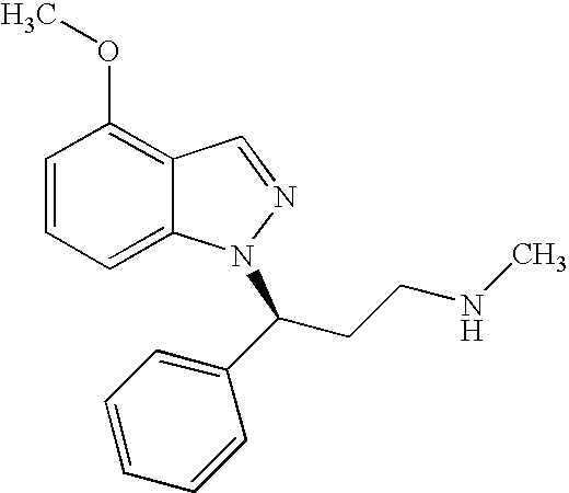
C1=CC=C2C(=C1OC)C=NN2C(CCNC)C1=CC=CC=C1
